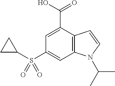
C1(S(C2CC2)(=O)=O)=CC2=C(C(C(O)=O)=C1)C=CN2C(C)C
